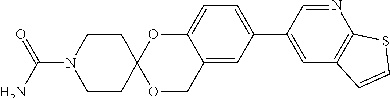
C12=CC(C3=CC4=C(N=C3)SC=C4)=CC=C1OC1(OC2)CCN(C(N)=O)CC1
